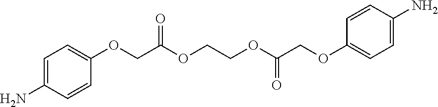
C1=C(N)C=CC(OCC(OCCOC(COC2=CC=C(N)C=C2)=O)=O)=C1
